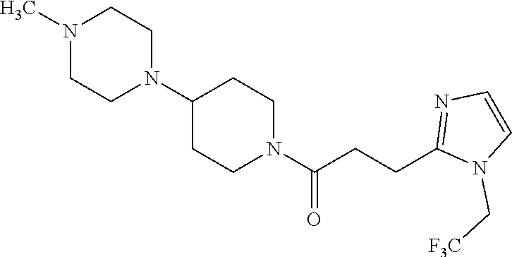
C1(N2CCN(C)CC2)CCN(C(CCC2=NC=CN2C[F3C])=O)CC1
